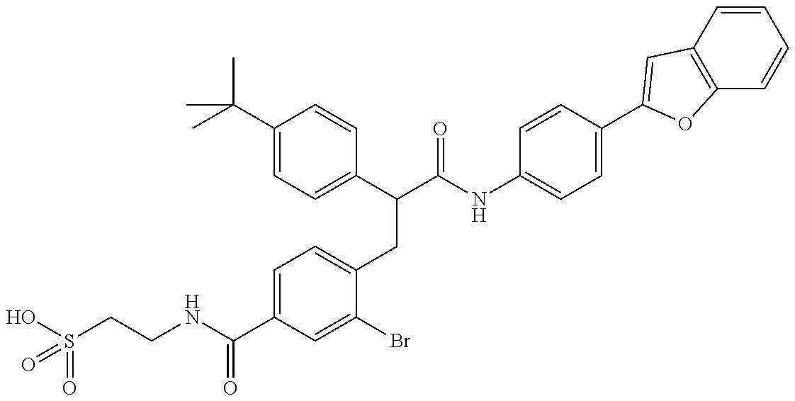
OS(CCNC(C1=CC=C(CC(C(NC2=CC=C(C3=CC4=C(C=CC=C4)O3)C=C2)=O)C2=CC=C(C(C)(C)C)C=C2)C(Br)=C1)=O)(=O)=O
